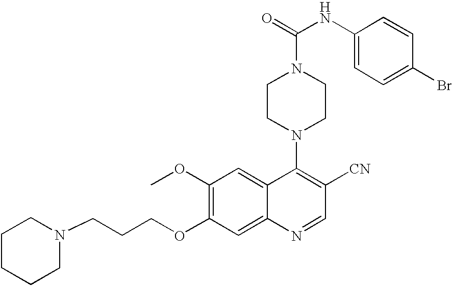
C1(OC)=C(OCCCN2CCCCC2)C=C2C(=C1)C(N1CCN(C(=O)NC3=CC=C(Br)C=C3)CC1)=C([CN])C=N2
